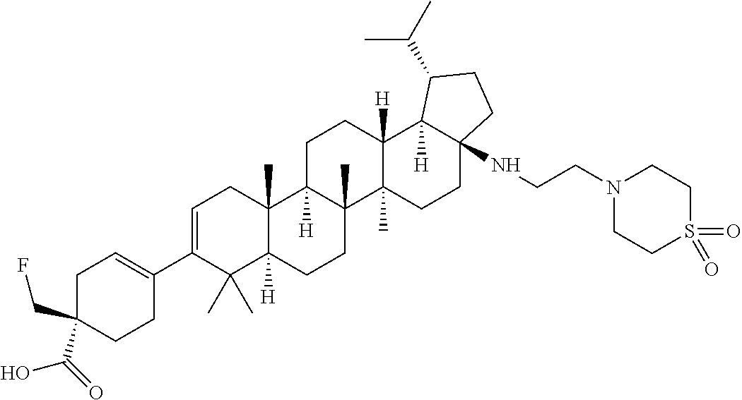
C1C(C(=O)O)(CF)CCC(C2=CCC3(C)C([H])(C2(C)C)CCC2(C)C3([H])CCC3([H])C2(C)CCC2(NCCN4CCS(=O)(=O)CC4)C3([H])C(C(C)C)CC2)=C1
